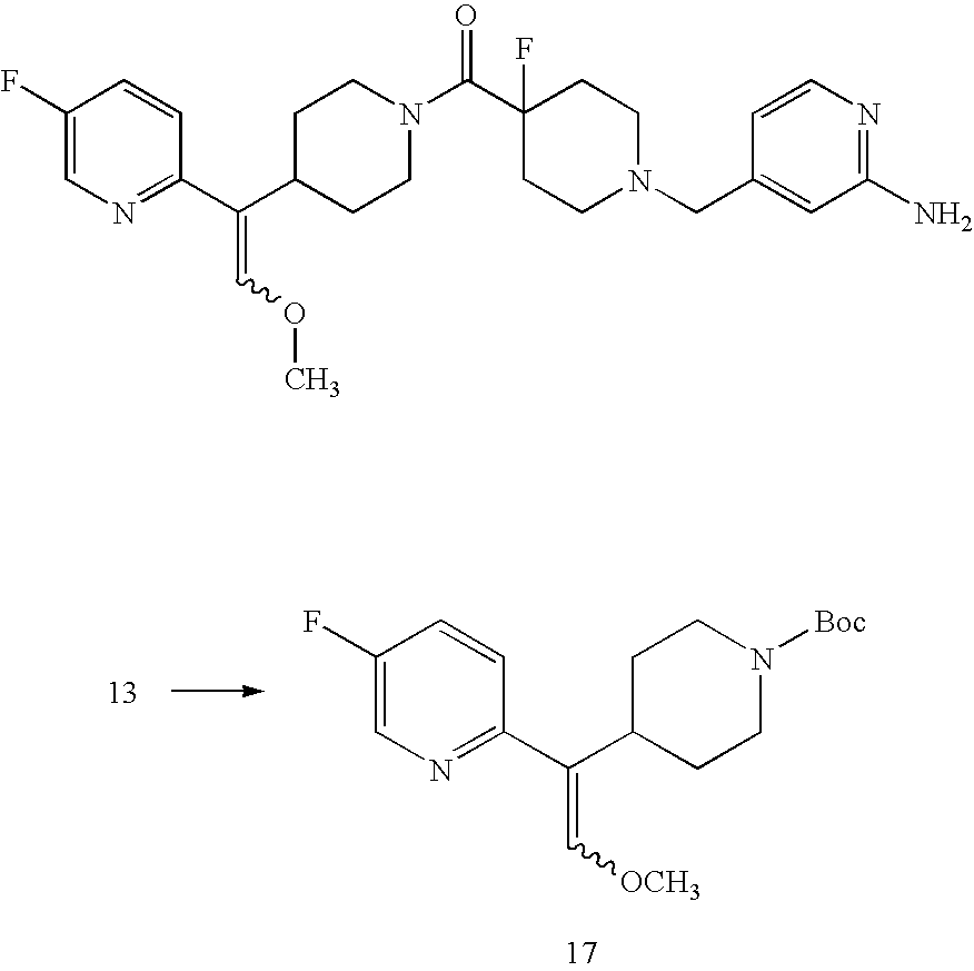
C1C(C(C2=NC=C(F)C=C2)=C[OCH3])CCN([Boc])C1.C1C(C(C2=NC=C(F)C=C2)=COC)CCN(C(C2(F)CCN(CC3=CC(N)=NC=C3)CC2)=O)C1
